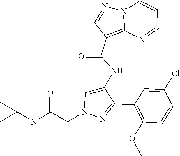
C1(C2=NN(CC(N(C(C)(C)C)C)=O)C=C2NC(C2=C3N(N=C2)C=CC=N3)=O)=C(OC)C=CC(Cl)=C1
